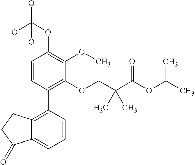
C1=CC(C2=C3C(=CC=C2)C(=O)CC3)=C(OCC(C(OC(C)C)=O)(C)C)C(OC)=C1OC(O)(O)O
